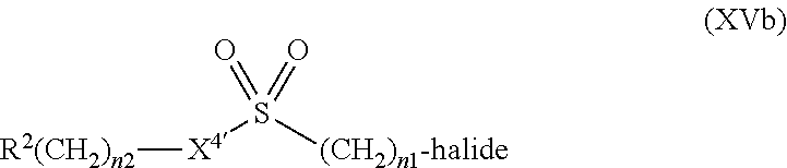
[R2(CH2)n2][X4]S([(CH2)n1-halide])(=O)=O
